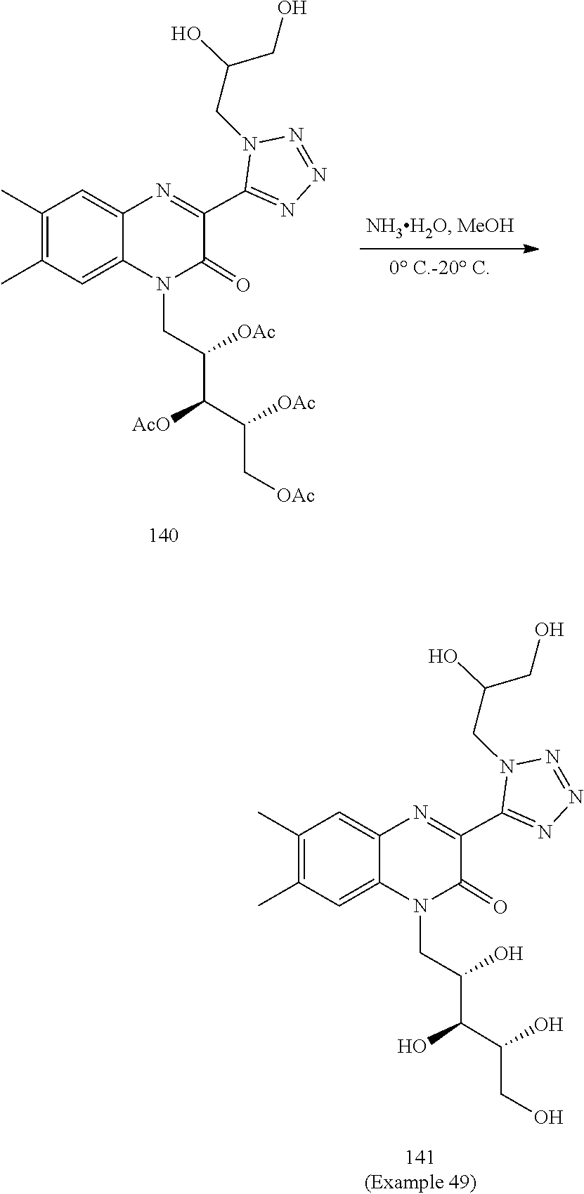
C(CO)(C(C(CN1C(=O)C(C2=NN=NN2CC(O)CO)=NC2=CC(C)=C(C)C=C12)O)O)O.C(C[OAc])(C(C(CN1C(=O)C(C2=NN=NN2CC(O)CO)=NC2=CC(C)=C(C)C=C12)[OAc])[AcO])[OAc]
